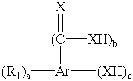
[(C]([XH)b])(=[X])[Ar]([(XH)c])[(R1)a]
